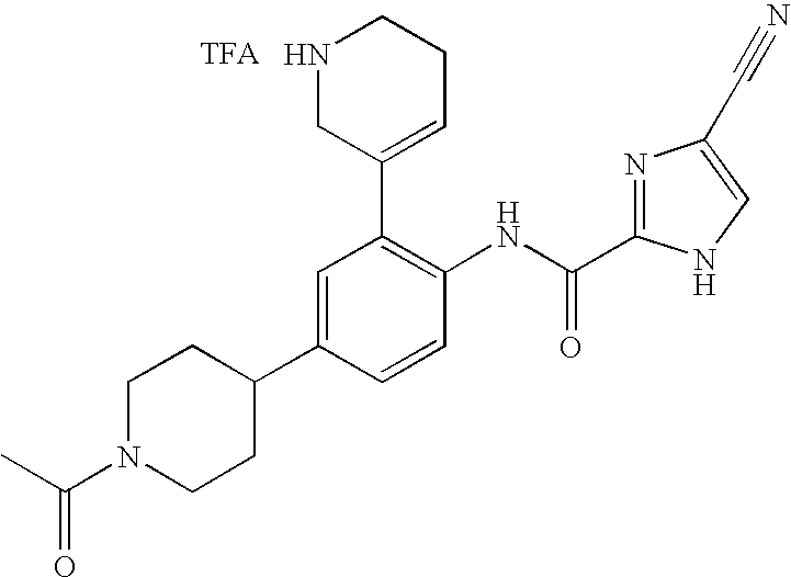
C1N(C(C)=O)CCC(C2=CC(C3=CCCNC3)=C(NC(C3=NC(C#N)=CN3)=O)C=C2)C1
